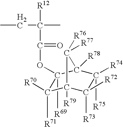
C1([R71])([R70])C2([R79])C([R73])([R72])C([R75])([R74])C([R78])(C1([R69])OC(C(C)([R12])CC)=O)C2([R76])[R77]
